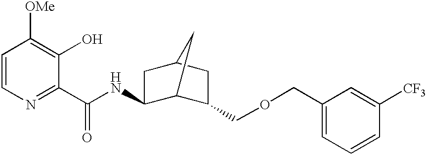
N(C(C1=NC=CC([OMe])=C1O)=O)C1CC2CC(COCC3=CC=CC([CF3])=C3)C1C2
